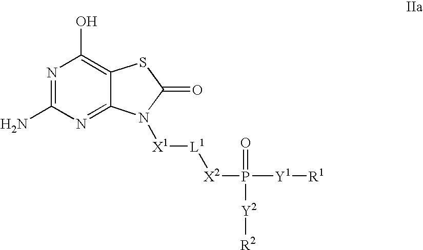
C12=NC(N)=NC(O)=C1SC(=O)N2[X1][L1][X2]P(=O)([Y2][R2])[Y1][R1]
